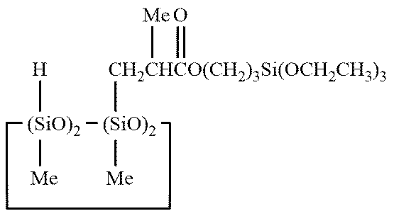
[(SiO)2]1([H])([Me])[(SiO)2]([CH2CHCO(CH2)3Si(OCH2CH3)3]([Me])=O)([Me])CCCC1
